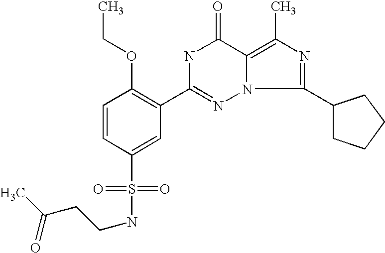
C1=CC(S(=O)(=O)NCCC(C)=O)=CC(C2=NN3C(=C(C)N=C3C3CCCC3)C(=O)N2)=C1OCC
